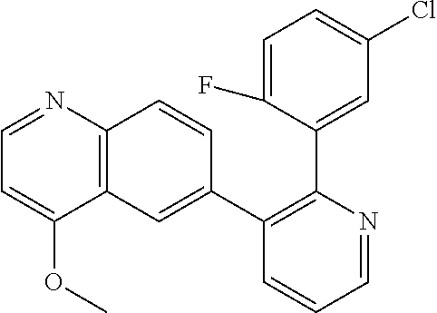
C1=C(F)C(C2=C(C3=CC4=C(C=C3)N=CC=C4OC)C=CC=N2)=CC(Cl)=C1
